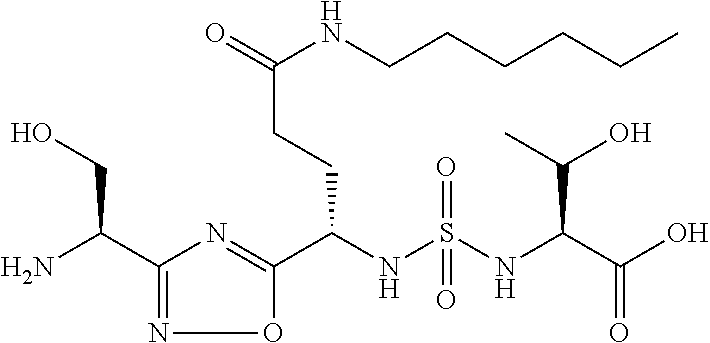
C1(C(N)CO)=NOC(C(NS(=O)(=O)NC(C(O)=O)C(O)C)CCC(=O)NCCCCCC)=N1
